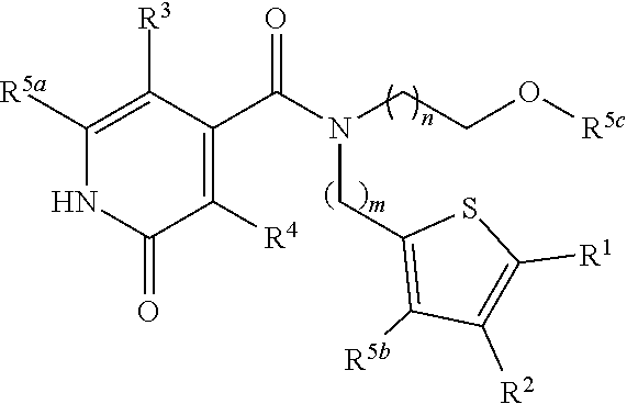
[R3]C1=C([R5a])NC(=O)C([R4])=C1C(N(CCO[R5c])CC1=C([R5b])C([R2])=C([R1])S1)=O
